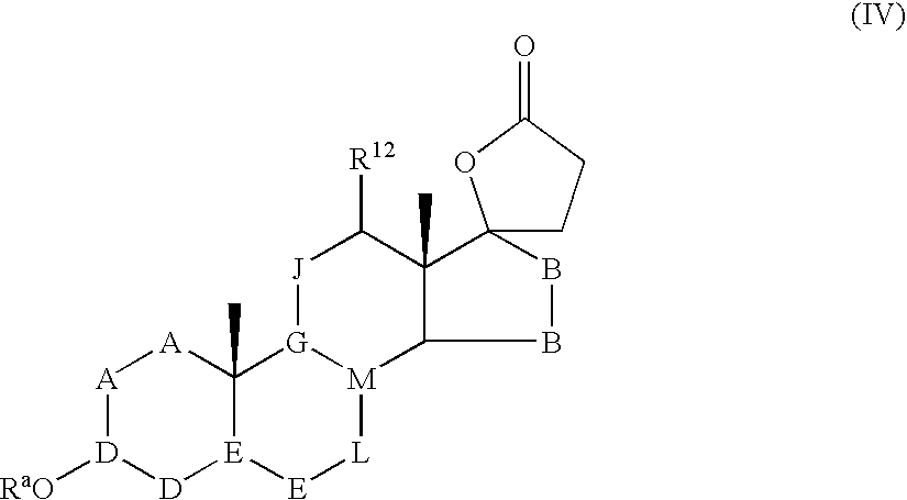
[A]1[D]([RaO])[D][E]2C(C)([A]1)[G]1[M]([L][E]2)C2C(C)(C([R12])[J]1)C1(BB2)CCC(=O)O1
